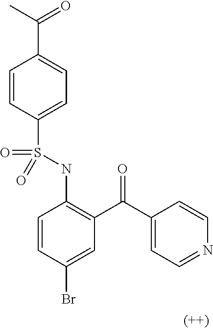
C1=CC(S(NC2=C(C(C3=CC=NC=C3)=O)C=C(Br)C=C2)(=O)=O)=CC=C1C(=O)C
